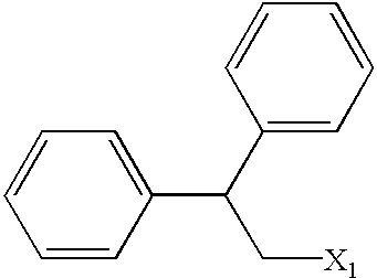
C1=CC(C(C2=CC=CC=C2)C[X1])=CC=C1
